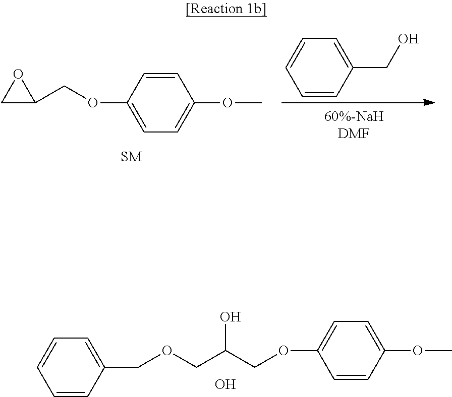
C1(OCC2CO2)=CC=C(OC)C=C1.C1=CC(CO)=CC=C1.C1(OCC(COCC2=CC=CC=C2)O)=CC=C(OC)C=C1.O
